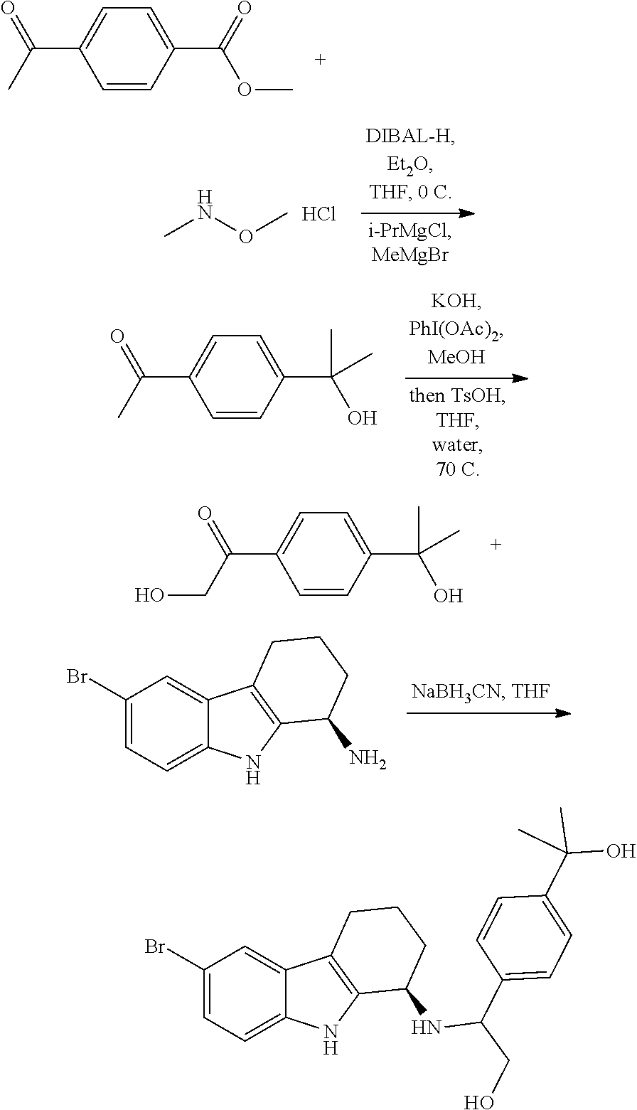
C1=C(C(C)=O)C=CC(C(=O)OC)=C1.CNOC.Cl.C1=CC(C(C)(C)O)=CC=C1C(C)=O.C1=C(C(CO)=O)C=CC(C(C)(C)O)=C1.C1=C2C3=C(C(N)CCC3)NC2=CC=C1Br.C1(C(O)(C)C)=CC=C(C(CO)NC2CCCC3=C2NC2=CC=C(Br)C=C32)C=C1
